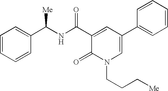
C1=CC=CC=C1C(NC(C1=CC(C2=CC=CC=C2)=CN(CCC[Me])C1=O)=O)[Me]
